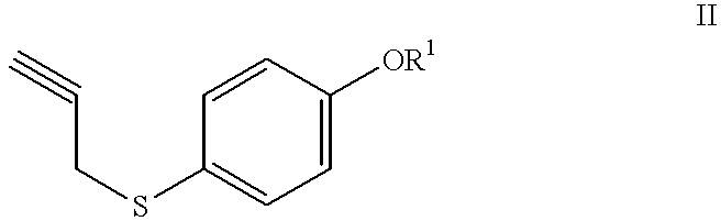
C1=CC([OR1])=CC=C1SCC#C
